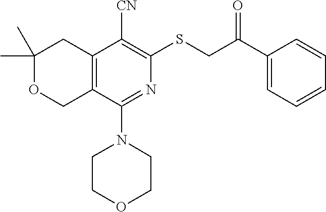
C1(C)(C)OCC2=C(C1)C([CN])=C(SCC(C1=CC=CC=C1)=O)N=C2N1CCOCC1
